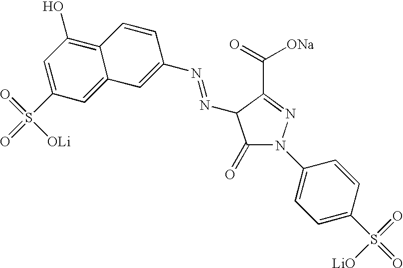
C1=C(S(=O)(=O)[OLi])C=C2C(=C1O)C=CC(N=NC1C(=O)N(C3=CC=C(S(=O)([LiO])=O)C=C3)N=C1C(=O)[ONa])=C2
